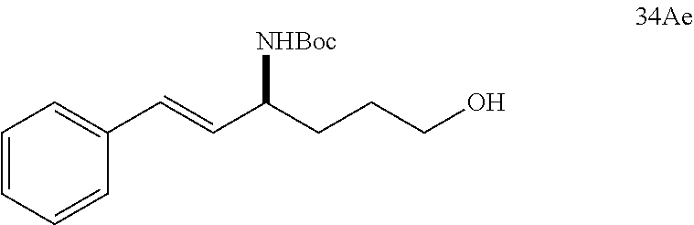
C1(C=CC(CCCO)[NHBoc])=CC=CC=C1
